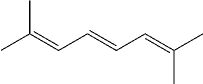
CC(=CC=CC=C(C)C)C
